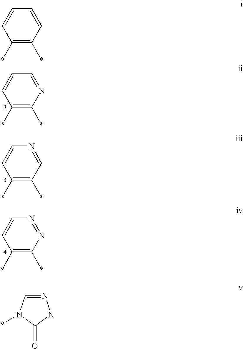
C1=CC(*)=C(*)N=C1.C1=CC(*)=C(*)C=N1.C1=CC(*)=C(*)N=N1.C1=CC(*)=C(*)C=C1.N1=CN(*)C(=O)N1
